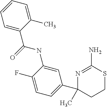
C1=C(F)C(NC(=O)C2=CC=CC=C2C)=CC(C2(C)N=C(N)SCC2)=C1
